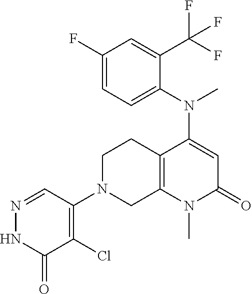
C12=C(N(C)C(=O)C=C1N(C1=CC=C(F)C=C1C(F)(F)F)C)CN(C1=C(Cl)C(=O)NN=C1)CC2
